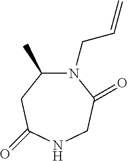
N1(CC=C)C(C)CC(=O)NCC1=O
